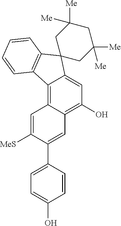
C12=C3C(=C(O)C=C1C1(C4=C2C=CC=C4)CC([Me])([Me])CC([Me])([Me])C1)C=C(C1=CC=C(O)C=C1)C([MeS])=C3
